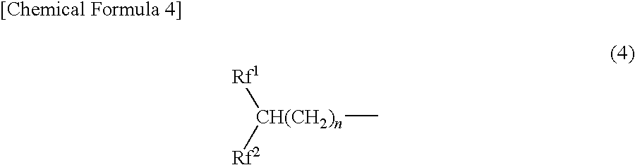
[Rf1][CH(CH2)n](C)[Rf2]
